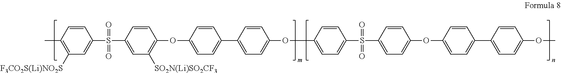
C1=CC(C)=C([F3CO2S(Li)NO2S])C=C1S(C1=CC([SO2N(Li)SO2CF3])=C(OC2=CC=C(C3=CC=C(OC4=CC=C(S(C5=CC=C(OC6=CC=C(C7=CC=C(OC)C=C7)C=C6)C=C5)(=O)=O)C=C4)C=C3)C=C2)C=C1)(=O)=O
